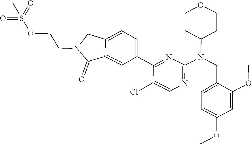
C1CC(N(C2=NC=C(Cl)C(C3=CC=C4C(=C3)C(=O)N(CCOS(C)(=O)=O)C4)=N2)CC2=CC=C(OC)C=C2OC)CCO1
